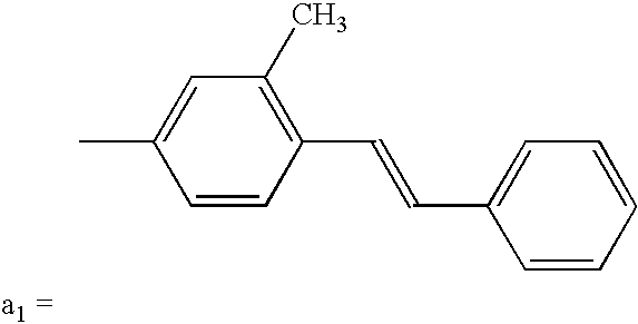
CC1=CC(C)=C(C=CC2=CC=CC=C2)C=C1
